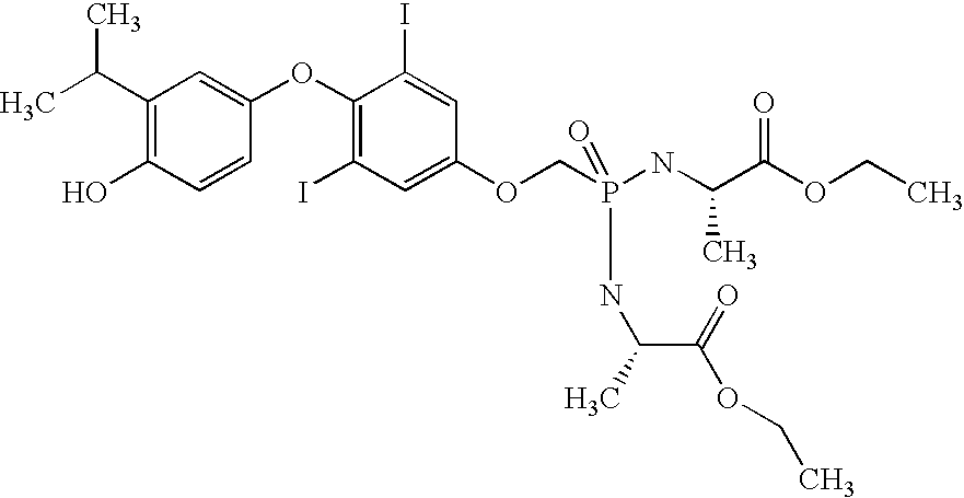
C1(C(C)C)=C(O)C=CC(OC2=C(I)C=C(OCP(NC(C(OCC)=O)C)(=O)NC(C(=O)OCC)C)C=C2I)=C1
